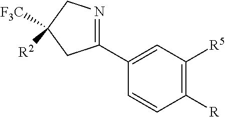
C1(C2=CC([R5])=C([R])C=C2)=NCC([R2])([CF3])C1
